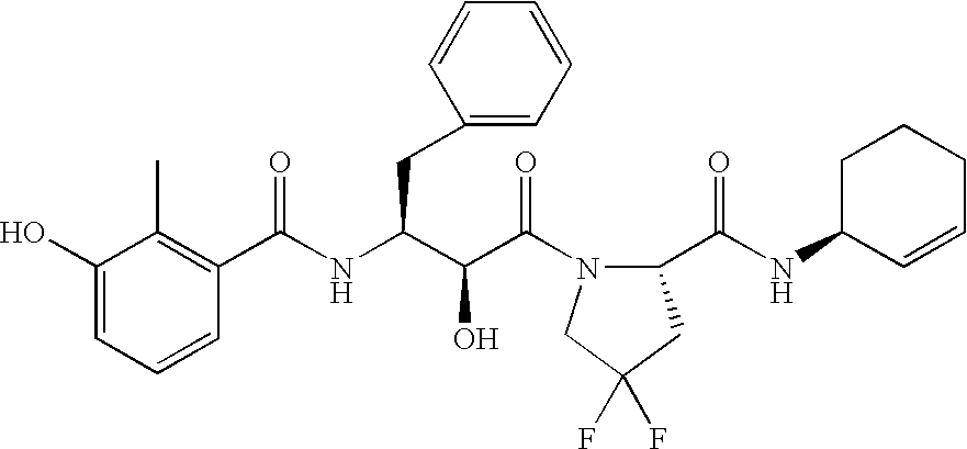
C1(O)=CC=CC(C(NC(C(C(=O)N2C(C(NC3C=CCCC3)=O)CC(F)(F)C2)O)CC2=CC=CC=C2)=O)=C1C
